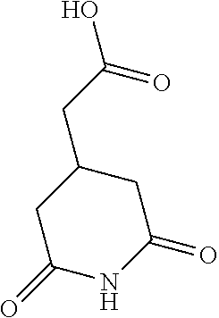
C1C(CC(O)=O)CC(=O)NC1=O
